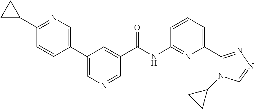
C1=C(C2=CN=CC(C(NC3=NC(C4=NN=CN4C4CC4)=CC=C3)=O)=C2)C=CC(C2CC2)=N1
